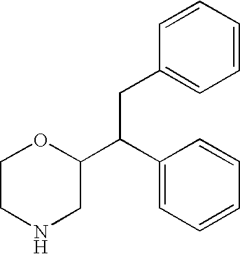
C1(CC(C2=CC=CC=C2)C2OCCNC2)=CC=CC=C1
